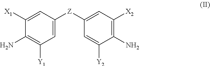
C1([X1])=CC([Z]C2=CC([X2])=C(N)C([Y2])=C2)=CC([Y1])=C1N
